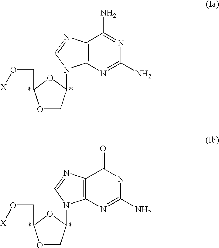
C12=C(N=C(N)N=C1N)N(C1COC(CO[X])O1)C=N2.C12=C(N=C(N)NC1=O)N(C1COC(CO[X])O1)C=N2
